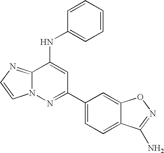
C12=NC=CN1N=C(C1=CC=C3C(=C1)ON=C3N)C=C2NC1=CC=CC=C1
